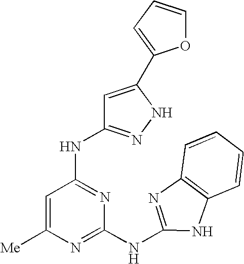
N(C1=NC(NC2=NC3=C(N2)C=CC=C3)=NC([Me])=C1)C1=NNC(C2=CC=CO2)=C1
